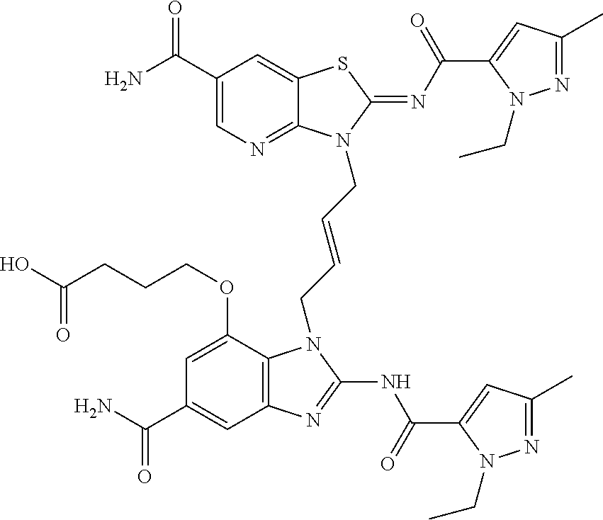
C1(C(N)=O)=CN=C2C(=C1)SC(=NC(=O)C1=CC(C)=NN1CC)N2CC=CCN1C2=C(C=C(C(N)=O)C=C2OCCCC(=O)O)N=C1NC(=O)C1=CC(C)=NN1CC
